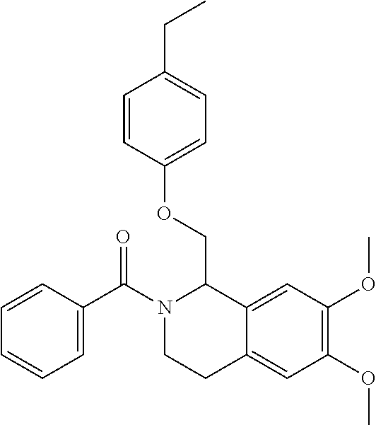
C1=CC(C(N2CCC3=CC(OC)=C(OC)C=C3C2COC2=CC=C(CC)C=C2)=O)=CC=C1
